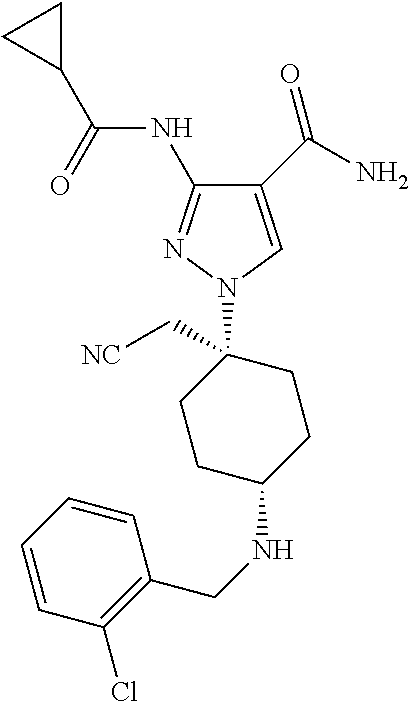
C1(C(N)=O)=CN(C2(C[NC])CCC(NCC3=C(Cl)C=CC=C3)CC2)N=C1NC(C1CC1)=O
